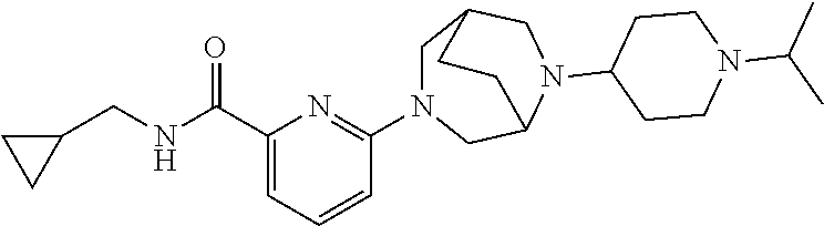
C(NC(C1=CC=CC(N2CC3CN(C4CCN(C(C)C)CC4)C(C2)CC3)=N1)=O)C1CC1
